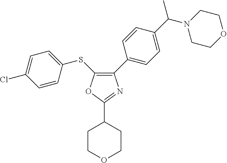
C1(C2=CC=C(C(C)N3CCOCC3)C=C2)=C(SC2=CC=C(Cl)C=C2)OC(C2CCOCC2)=N1
